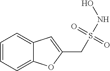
C1=CC=C2C(=C1)C=C(CS(NO)(=O)=O)O2
